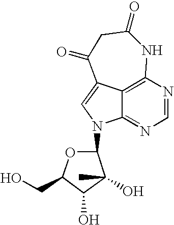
C12=NC=NC3=C1C(=CN2C1OC(CO)C(O)C1(C)O)C(=O)CC(=O)N3
